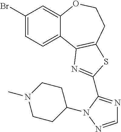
C1(Br)=CC=C2C(=C1)OCCC1=C2N=C(C2=NC=NN2C2CCN(C)CC2)S1
